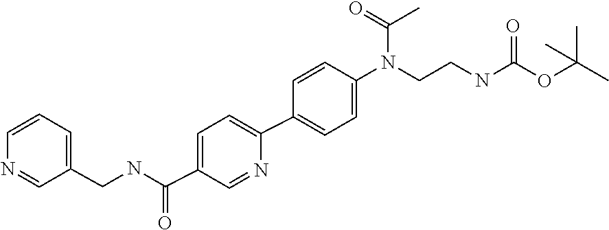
CC(OC(=O)NCCN(C1=CC=C(C2=CC=C(C(=O)NCC3=CC=CN=C3)C=N2)C=C1)C(=O)C)(C)C
